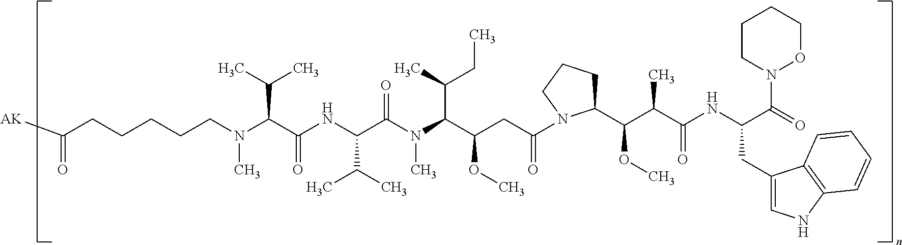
C1(C(C(C(NC(CC2=CNC3=C2C=CC=C3)C(=O)N2OCCCC2)=O)C)OC)CCCN1C(CC(C(N(C(C(NC(C(N(C)CCCCCC([AK])=O)C(C)C)=O)C(C)C)=O)C)C(C)CC)OC)=O
